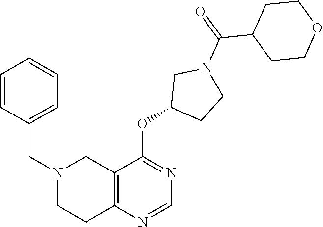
N1(CC2=CC=CC=C2)CCC2=C(C1)C(OC1CCN(C(=O)C3CCOCC3)C1)=NC=N2
